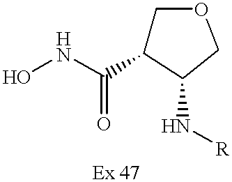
ONC(C1COCC1N[R])=O
